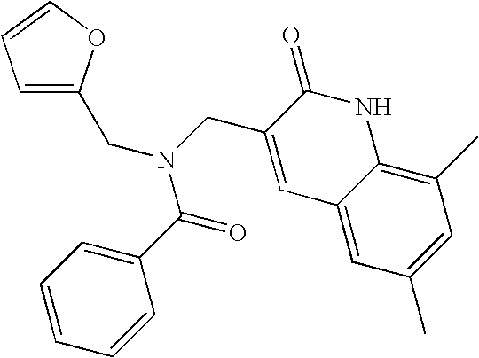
C1=C(CN(CC2=CC3=CC(C)=CC(C)=C3NC2=O)C(=O)C2=CC=CC=C2)OC=C1
